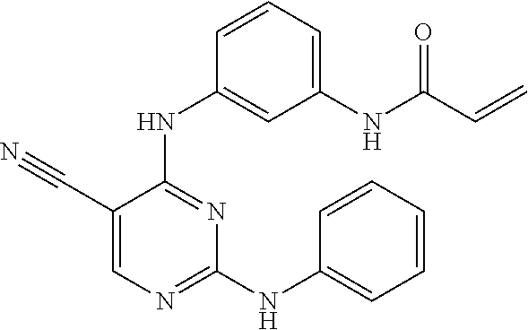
C1(C#N)=CN=C(NC2=CC=CC=C2)N=C1NC1=CC(NC(C=C)=O)=CC=C1
